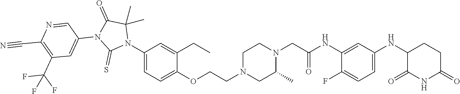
C1(F)=CC=C(NC2C(=O)NC(=O)CC2)C=C1NC(CN1CCN(CCOC2=CC=C(N3C(C)(C)C(=O)N(C4=CC(C(F)(F)F)=C(C#N)N=C4)C3=S)C=C2CC)CC1C)=O
